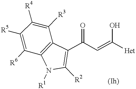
C1([R6])=C([R5])C([R4])=C([R3])C2=C1N([R1])C([R2])=C2C(C=C([Het])O)=O
